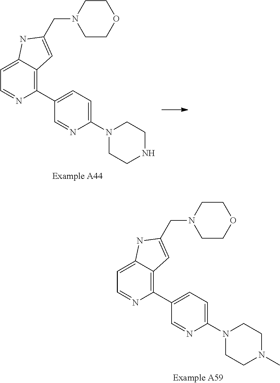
C1(C2=CC=C(N3CCNCC3)N=C2)=C2C(=CC=N1)NC(CN1CCOCC1)=C2.C1(C2=CC=C(N3CCN(C)CC3)N=C2)=C2C(=CC=N1)NC(CN1CCOCC1)=C2
